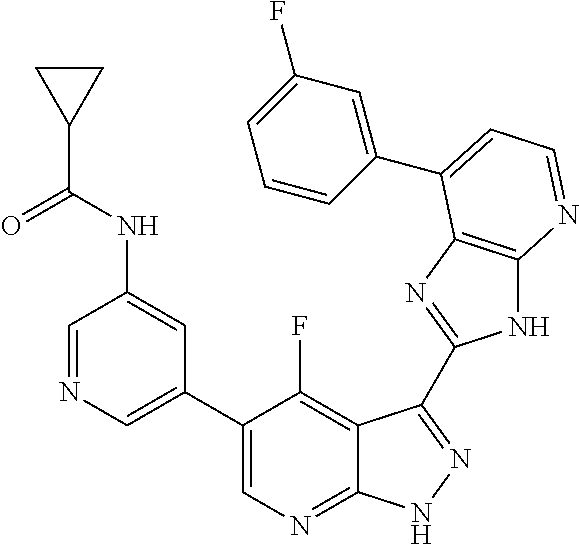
C1=NC=C(C2=CN=C3C(=C2F)C(C2=NC4=C(N2)N=CC=C4C2=CC(F)=CC=C2)=NN3)C=C1NC(C1CC1)=O
